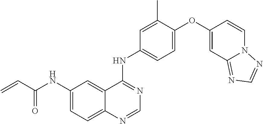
C1(NC(C=C)=O)=CC=C2C(=C1)C(NC1=CC=C(OC3=CC4=NC=NN4C=C3)C(C)=C1)=NC=N2
